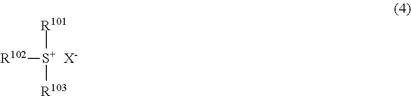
[S+]([R103])([R101])[R102].[X-]
